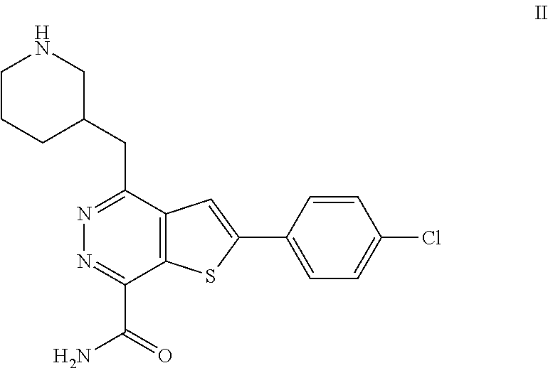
C12=C(C(CC3CNCCC3)=NN=C1C(=O)N)C=C(C1=CC=C(Cl)C=C1)S2
